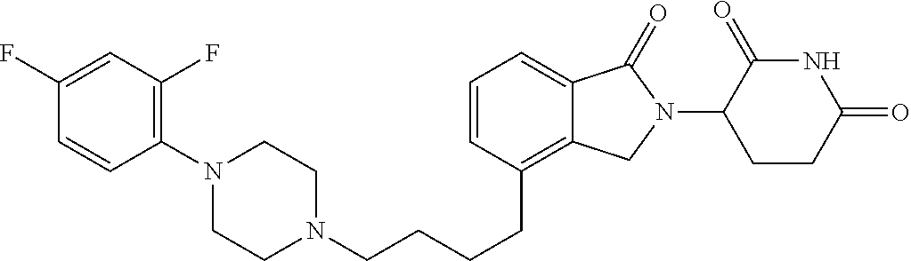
N1(CCCCC2=C3C(=CC=C2)C(=O)N(C2C(=O)NC(=O)CC2)C3)CCN(C2=C(F)C=C(F)C=C2)CC1
